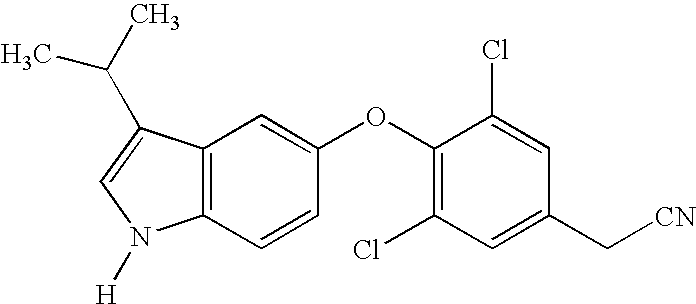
C12=C(C(C(C)C)=CN1[H])C=C(OC1=C(Cl)C=C(C[CN])C=C1Cl)C=C2
